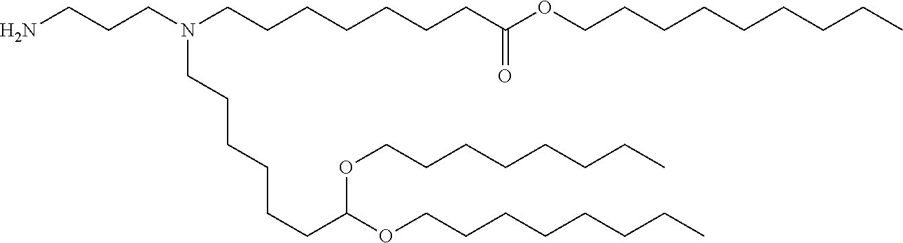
C(CCN(CCCCCCCC(OCCCCCCCCC)=O)CCCCCCC(OCCCCCCCC)OCCCCCCCC)N
